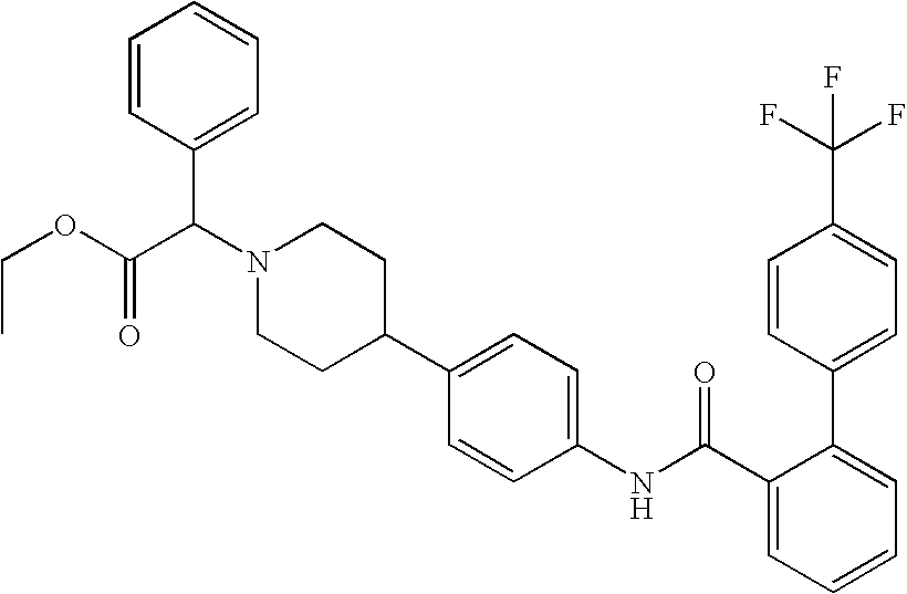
C1=C(C(F)(F)F)C=CC(C2=CC=CC=C2C(NC2=CC=C(C3CCN(C(C4=CC=CC=C4)C(=O)OCC)CC3)C=C2)=O)=C1
